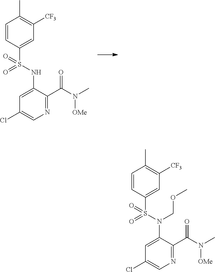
C1=C(NS(C2=CC([CF3])=C(C)C=C2)(=O)=O)C(C(N(C)[OMe])=O)=NC=C1Cl.C1=C(N(S(C2=CC([CF3])=C(C)C=C2)(=O)=O)COC)C(C(N([OMe])C)=O)=NC=C1Cl
